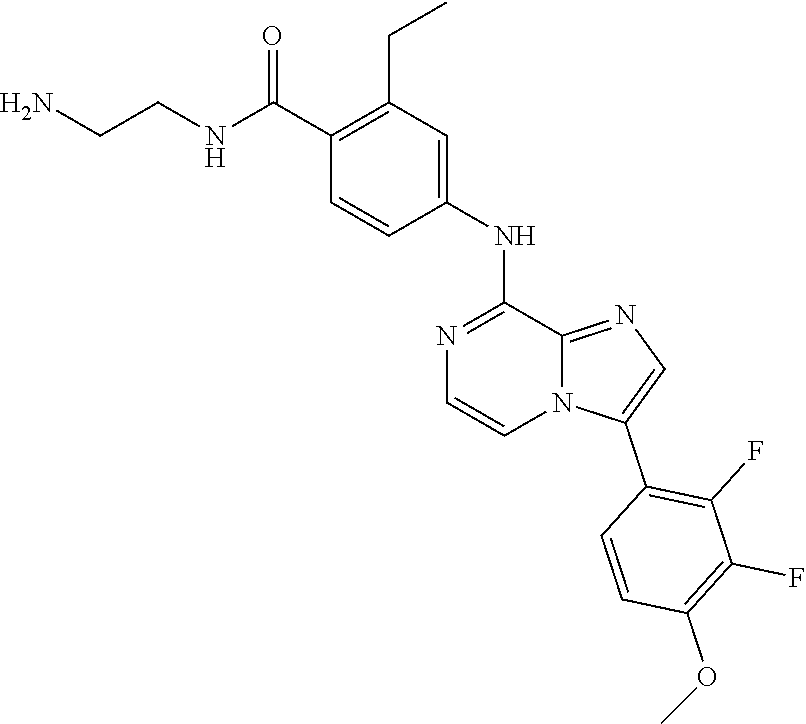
C1(C(NCCN)=O)=C(CC)C=C(NC2=NC=CN3C2=NC=C3C2=C(F)C(F)=C(OC)C=C2)C=C1
